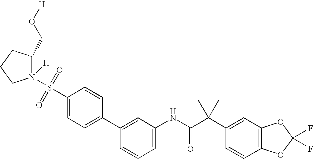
C1(NC(C2(C3=CC4=C(C=C3)OC(F)(F)O4)CC2)=O)=CC=CC(C2=CC=C(S(N3([H])C(CO[H])CCC3)(=O)=O)C=C2)=C1
